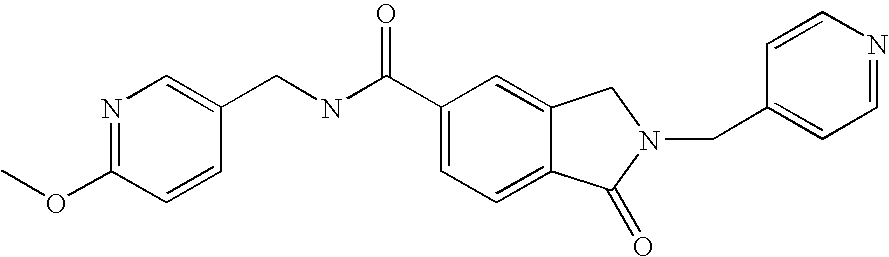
N1=C(OC)C=CC(CNC(C2=CC=C3C(=C2)CN(CC2=CC=NC=C2)C3=O)=O)=C1
